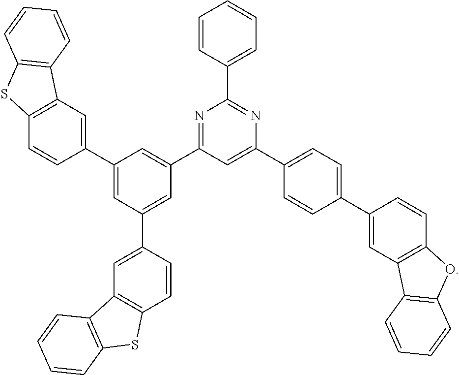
C1=CC(C2=NC(C3=CC=C(C4=CC5=C(C=C4)OC4=C5C=CC=C4)C=C3)=CC(C3=CC(C4=CC5=C(C=C4)SC4=C5C=CC=C4)=CC(C4=CC5=C(C=C4)SC4=C5C=CC=C4)=C3)=N2)=CC=C1
